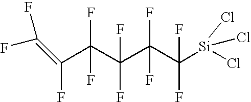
C(C(C(C([Si](Cl)(Cl)Cl)(F)F)(F)F)(F)F)(F)(F)C(=C(F)F)F
